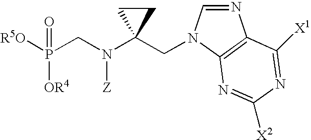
[R5O]P(CN(C1(CN2C=NC3=C2N=C([X2])N=C3[X1])CC1)[Z])([OR4])=O
